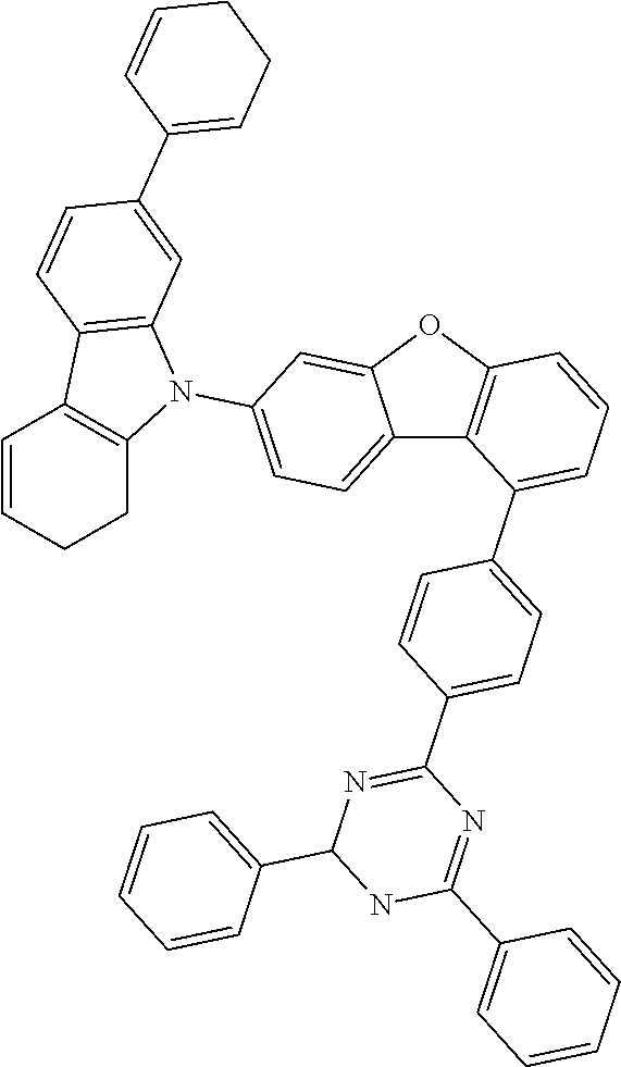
C12=CC=C(N3C4=C(C5=C3CCC=C5)C=CC(C3=CCCC=C3)=C4)C=C1OC1=C2C(C2=CC=C(C3=NC(C4=CC=CC=C4)NC(C4=CC=CC=C4)=N3)C=C2)=CC=C1
